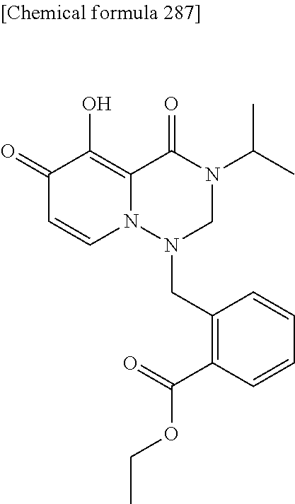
C1(=O)C=CN2C(=C1O)C(=O)N(C(C)C)CN2CC1=C(C(OCC)=O)C=CC=C1
